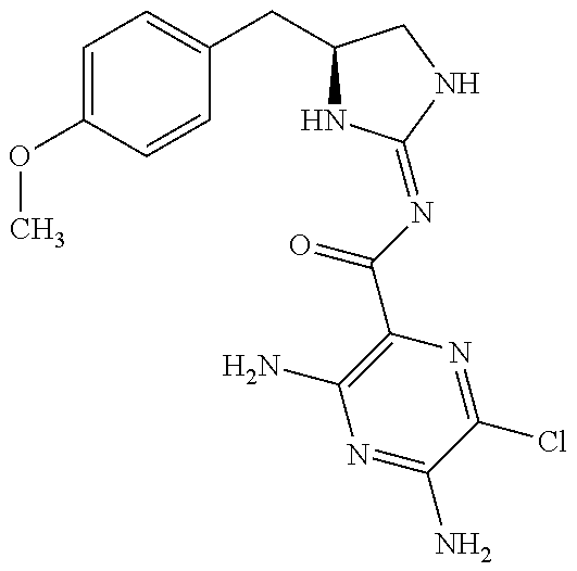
COC1=CC=C(CC2NC(=NC(C3=C(N)N=C(N)C(Cl)=N3)=O)NC2)C=C1
